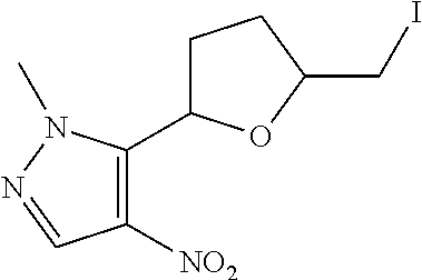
C1([NO2])=C(C2CCC(CI)O2)N(C)N=C1
